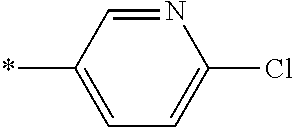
N1=CC(*)=CC=C1Cl
